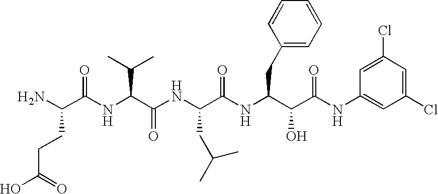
C(=O)(CCC(N)C(=O)NC(C(C)C)C(=O)NC(CC(C)C)C(=O)NC(CC1=CC=CC=C1)C(O)C(=O)NC1=CC(Cl)=CC(Cl)=C1)O
